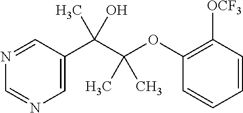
C1=C(C(C(OC2=C([OCF3])C=CC=C2)(C)C)(C)O)C=NC=N1
